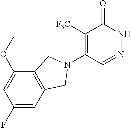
C1([F3C])=C(N2CC3=C(C(OC)=CC(F)=C3)C2)C=NNC1=O
